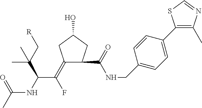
C1(=C(C(NC(C)=O)C(C[R])(C)C)F)CC(O)CC1C(NCC1=CC=C(C2=C(C)N=CS2)C=C1)=O
